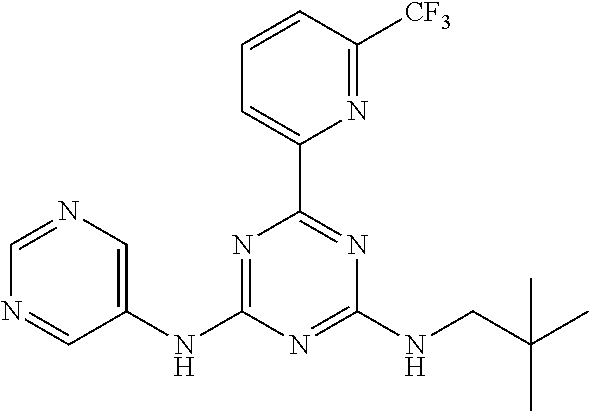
C1(NC2=NC(C3=CC=CC([CF3])=N3)=NC(NCC(C)(C)C)=N2)=CN=CN=C1
